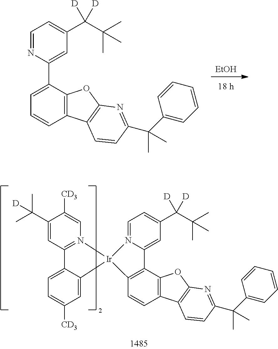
C1(C(C)(C)[D])=CC2=N(C=C1[CD3])[Ir]1(C3=CC([CD3])=CC=C23)N2=CC=C(C(C(C)(C)C)([D])[D])C=C2C2=C1C=CC1=C2OC2=C1C=CC(C(C)(C)C1=CC=CC=C1)=N2.[EtOH].C1=NC(C2=CC=CC3=C2OC2=C3C=CC(C(C3=CC=CC=C3)(C)C)=N2)=CC(C(C(C)(C)C)([D])[D])=C1
